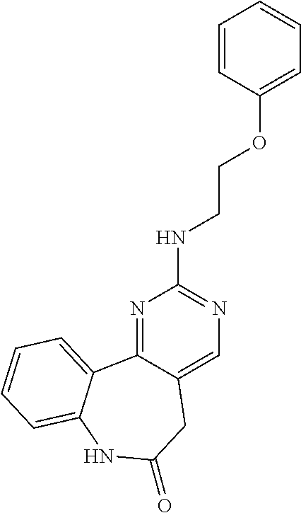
N1=C2C(=CN=C1NCCOC1=CC=CC=C1)CC(=O)NC1=CC=CC=C21
